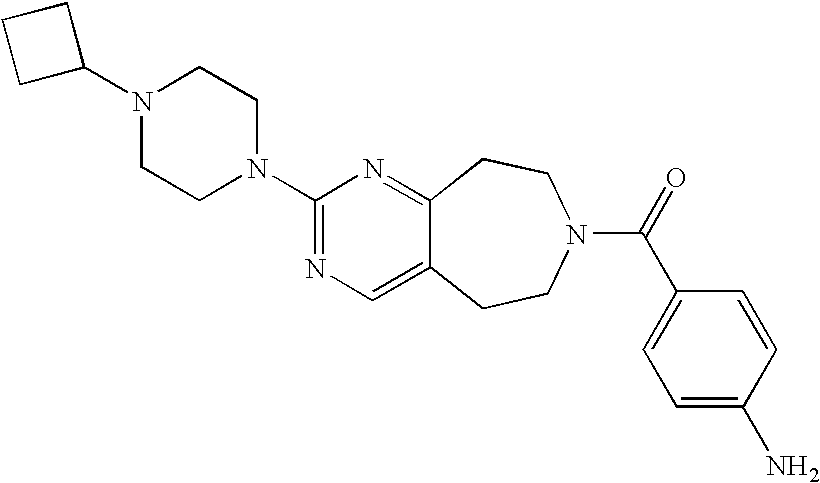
C1(N2CCN(C3=NC=C4C(=N3)CCN(C(=O)C3=CC=C(N)C=C3)CC4)CC2)CCC1
